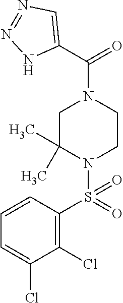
C1(Cl)=C(S(=O)(=O)N2CCN(C(=O)C3=CN=NN3)CC2(C)C)C=CC=C1Cl
